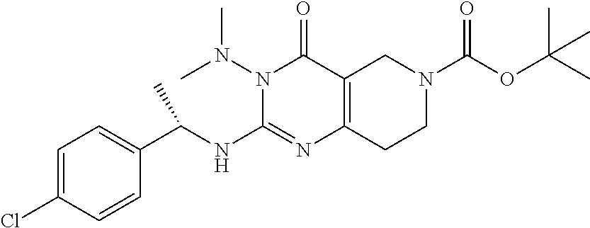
N1(N(C)C)C(NC(C2=CC=C(Cl)C=C2)C)=NC2=C(C1=O)CN(C(OC(C)(C)C)=O)CC2
